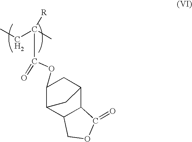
O(C(=O)C(C)(CC)[R])C1C2C3C(C(C1)C2)C(=O)OC3
